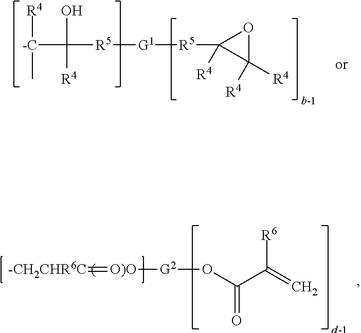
[R4][-C](C)C(O)([R4])[R5][G1][R5]C1([R4])C([R4])([R4])O1.[-CH2CHR6C]=[O)O][G2]OC(C(=C)[R6])=O
